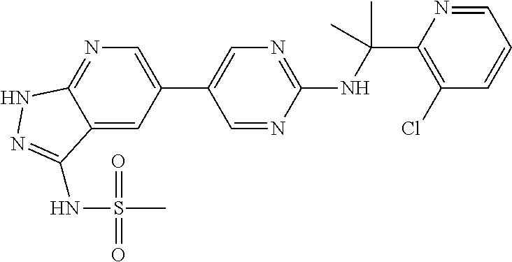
N(C(C1=C(Cl)C=CC=N1)(C)C)C1=NC=C(C2=CN=C3C(=C2)C(NS(C)(=O)=O)=NN3)C=N1
